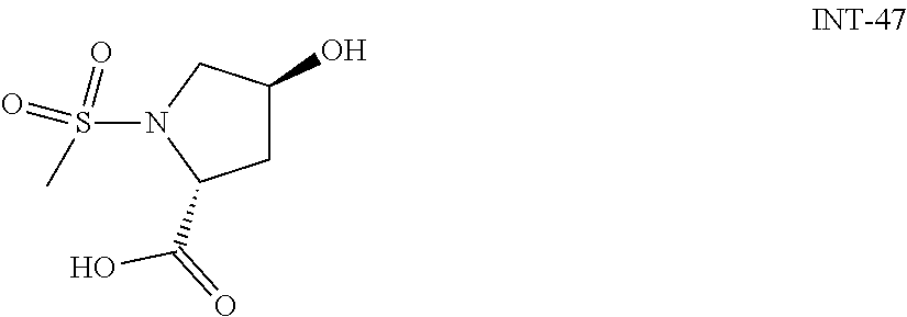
OC1CC(C(=O)O)N(S(=O)(C)=O)C1
